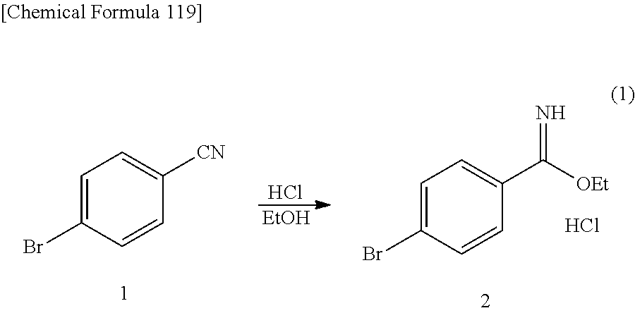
C1=C(Br)C=CC([CN])=C1.Cl.[EtOH].C1=C(Br)C=CC(C([OEt])=N)=C1.Cl
